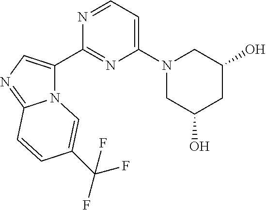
N12C(C3=NC(N4CC(O)CC(O)C4)=CC=N3)=CN=C1C=CC(C(F)(F)F)=C2
